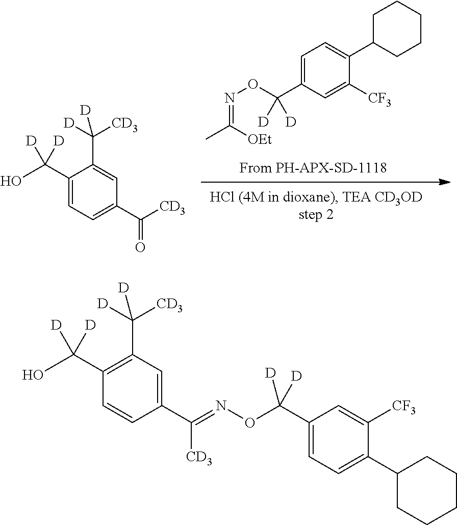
C1=C(C(ON=C(C)[OEt])([D])[D])C=C([CF3])C(C2CCCCC2)=C1.C(C1=CC=C(C(O)([D])[D])C(C([D])([CD3])[D])=C1)(=O)[CD3].C(C1=CC(C([D])([CD3])[D])=C(C(O)([D])[D])C=C1)([CD3])=NOC(C1=CC=C(C2CCCCC2)C([CF3])=C1)([D])[D]
